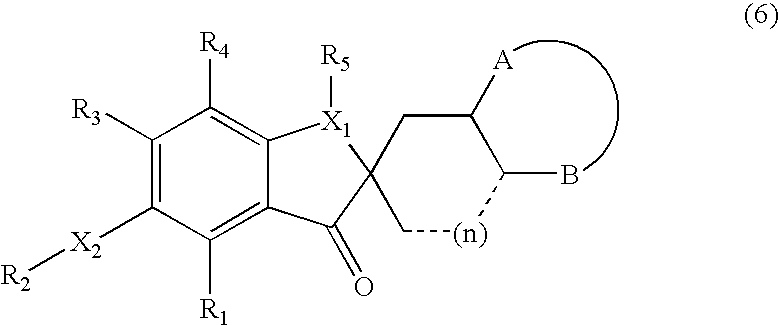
C1([R3])=C([X2][R2])C([R1])=C2C(=C1[R4])[X1]([R5])C1(C2=O)C[(n)]C(B)C([A])C1
